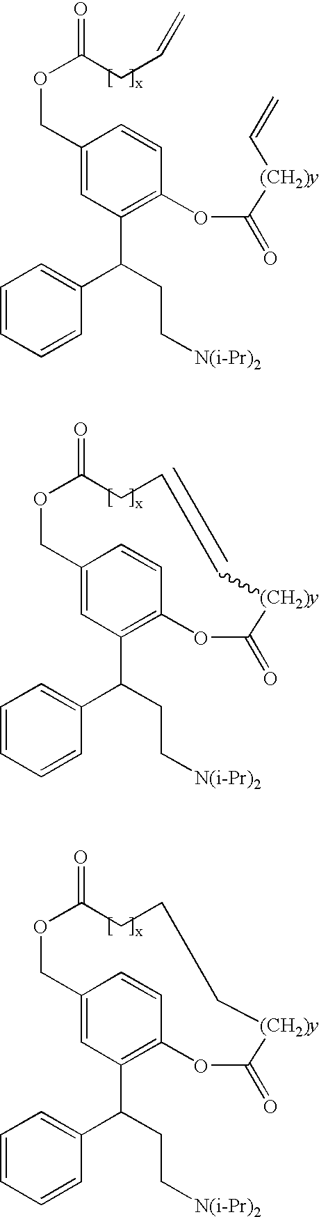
C1=CC=CC(C(CC[N(i-Pr)2])C2=C(OC(=O)[(CH2)y]C=C)C=CC(COC(CC=C)=O)=C2)=C1.C1=CC=CC(C(CC[N(i-Pr)2])C2=C3C=CC(=C2)COC(=O)CC=C[(CH2)y]C(=O)O3)=C1.C1=CC=CC(C(CC[N(i-Pr)2])C2=C3C=CC(=C2)COC(=O)CCC[(CH2)y]C(=O)O3)=C1
